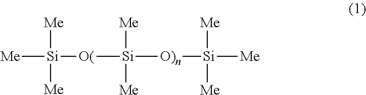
[Me][Si]([O(][Si]([O)n][Si]([Me])([Me])[Me])([Me])[Me])([Me])[Me]
